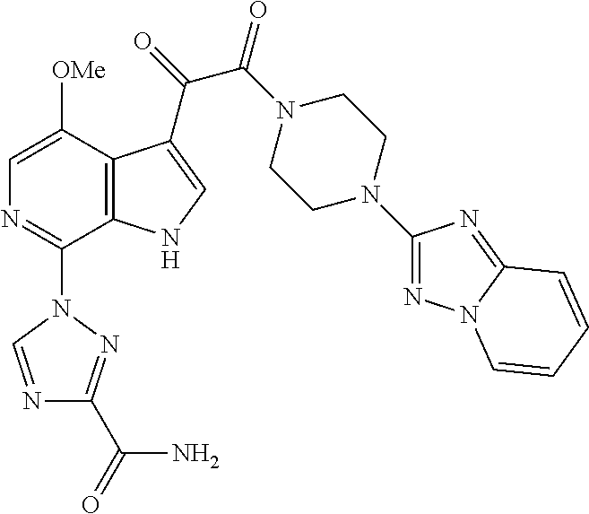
C1=C([OMe])C2=C(C(N3C=NC(C(N)=O)=N3)=N1)NC=C2C(C(=O)N1CCN(C2=NN3C(=N2)C=CC=C3)CC1)=O
